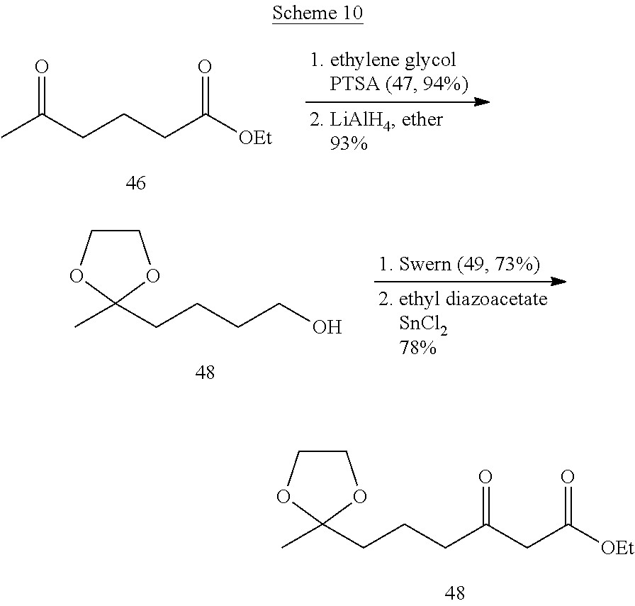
CC(CCCC([OEt])=O)=O.CC1(CCCCO)OCCO1.CC1(CCCC(CC([OEt])=O)=O)OCCO1
